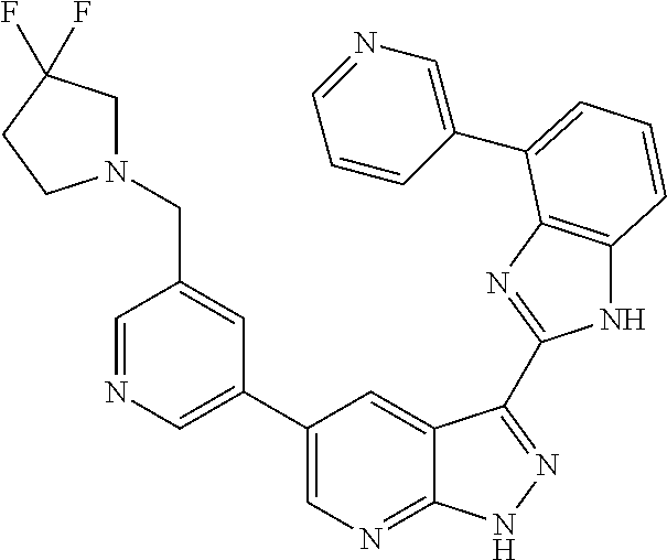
C1(C2=CN=C3C(=C2)C(C2=NC4=C(N2)C=CC=C4C2=CN=CC=C2)=NN3)=CN=CC(CN2CC(F)(F)CC2)=C1
